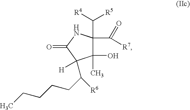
C1(O)(C)C(C(=O)[R7])(C([R4])[R5])NC(=O)C1(C(CCCCC)[R6])[H]
